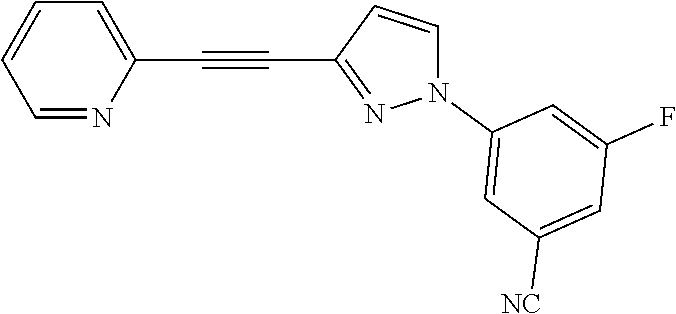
C1=NC(C#CC2=NN(C3=CC([NC])=CC(F)=C3)C=C2)=CC=C1
